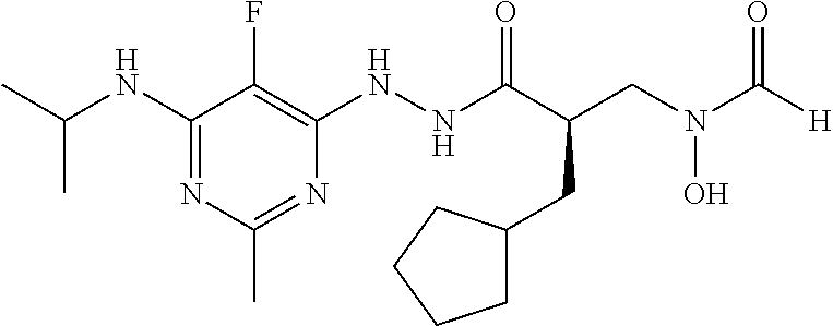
C1(NC(C)C)=NC(C)=NC(NNC(C(CN(C([H])=O)O)CC2CCCC2)=O)=C1F
